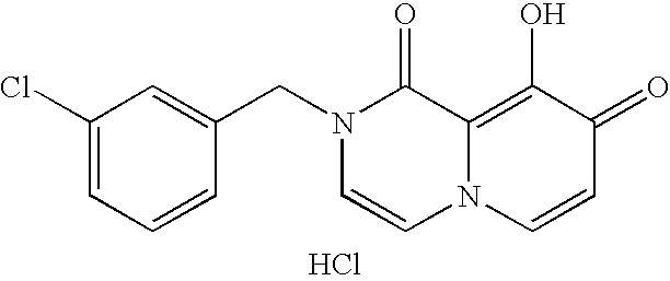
C1(Cl)=CC=CC(CN2C=CN3C(=C(O)C(=O)C=C3)C2=O)=C1.Cl
